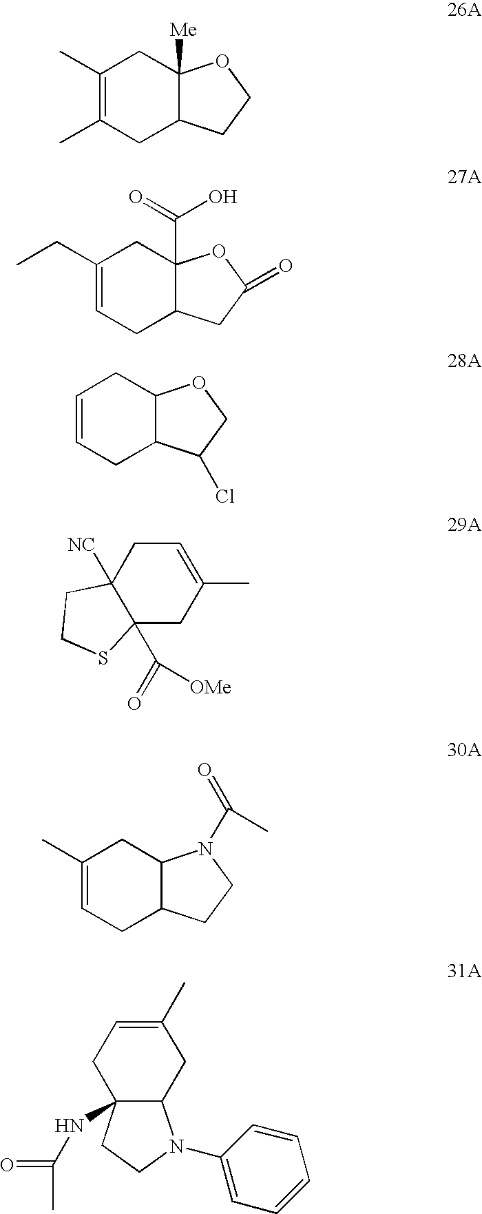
C1(C)=C(C)CC2C([Me])(C1)OCC2.C1(CC)=CCC2C(C(=O)O)(C1)OC(=O)C2.C1=CCC2C(C1)OCC2Cl.C1=C(C)CC2(C(=O)[OMe])C([NC])(C1)CCS2.C1(C)=CCC2C(C1)N(C(=O)C)CC2.C1(C)=CCC2(NC(=O)C)C(C1)N(C1=CC=CC=C1)CC2
